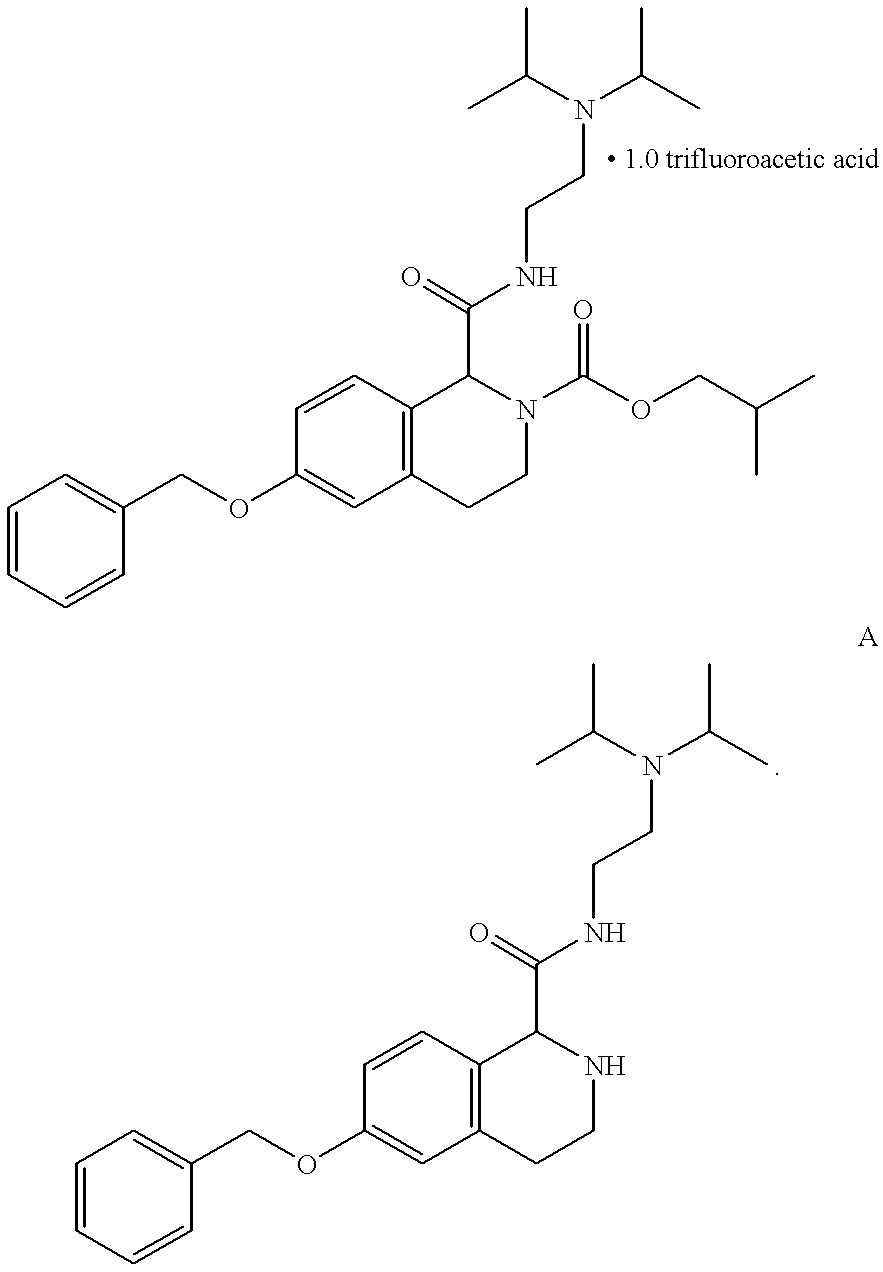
C(OC1=CC2=C(C=C1)C(C(=O)NCCN(C(C)C)C(C)C)N(C(OCC(C)C)=O)CC2)C1=CC=CC=C1.C(OC1=CC2=C(C=C1)C(C(=O)NCCN(C(C)C)C(C)C)NCC2)C1=CC=CC=C1
